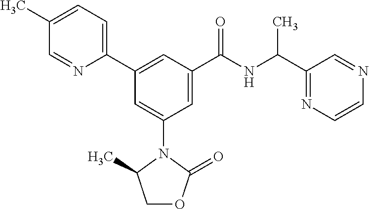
C1(C)=CC=C(C2=CC(C(NC(C3=NC=CN=C3)C)=O)=CC(N3C(C)COC3=O)=C2)N=C1
